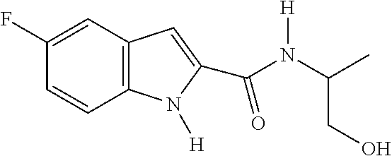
C1(F)=CC2=C(C=C1)N([H])C(C(=O)N(C(C)CO)[H])=C2
